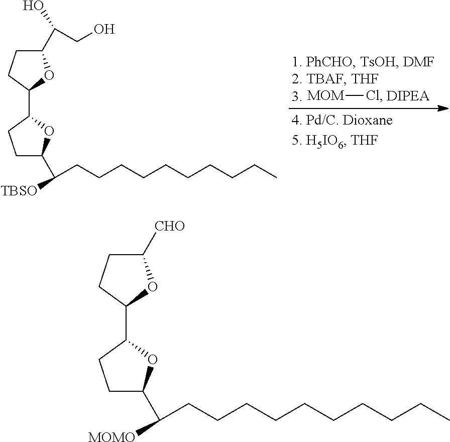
C1(C(CO)O)CCC(C2CCC(C(CCCCCCCCCC)[TBSO])O2)O1.[MOM]Cl.C1([CHO])CCC(C2CCC(C(CCCCCCCCCC)[MOMO])O2)O1
